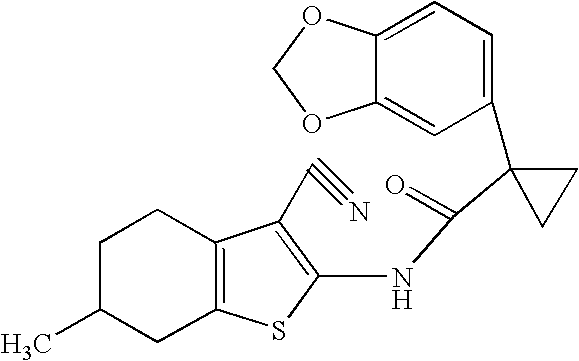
C1=C2C(=CC(C3(C(=O)NC4=C(C#N)C5=C(S4)CC(C)CC5)CC3)=C1)OCO2
